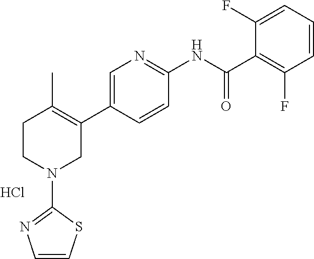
C1=C(C2=C(C)CCN(C3=NC=CS3)C2)C=CC(NC(C2=C(F)C=CC=C2F)=O)=N1.Cl
